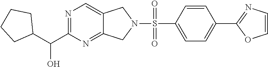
N1=C(C(C2CCCC2)O)N=C2C(=C1)CN(S(=O)(C1=CC=C(C3=NC=CO3)C=C1)=O)C2
